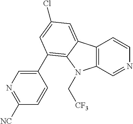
C12=C(C=NC=C1)N(C[CF3])C1=C(C3=CN=C([NC])C=C3)C=C(Cl)C=C21
